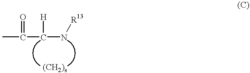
CC(=O)C([H])N[R13]
